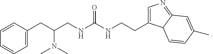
C1=C(CC(CNC(NCCC2=CN=C3C2C=CC(C)=C3)=O)N(C)C)C=CC=C1
